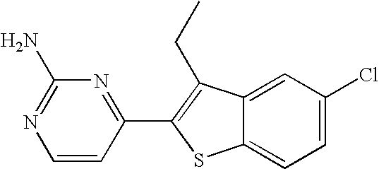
C12=CC(Cl)=CC=C1SC(C1=NC(N)=NC=C1)=C2CC
